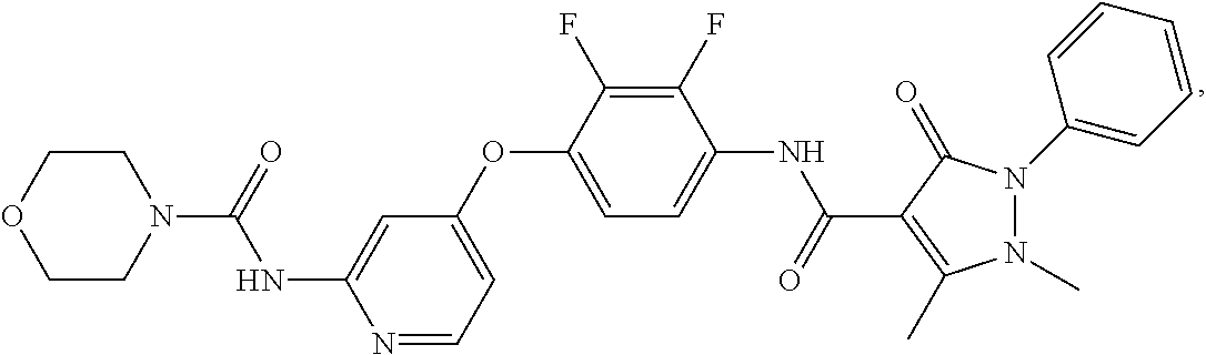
C1(OC2=CC=C(NC(C3=C(C)N(C)N(C4=CC=CC=C4)C3=O)=O)C(F)=C2F)=CC=NC(NC(=O)N2CCOCC2)=C1
